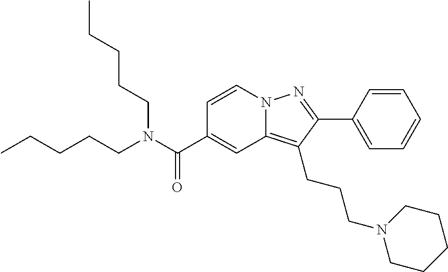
C1=CN2C(=C(CCCN3CCCCC3)C(C3=CC=CC=C3)=N2)C=C1C(N(CCCCC)CCCCC)=O
